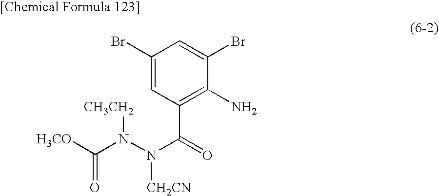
C1(Br)=CC(C(=O)N(N(C([H3CO])=O)[CH3CH2])[CH2CN])=C(N)C(Br)=C1
